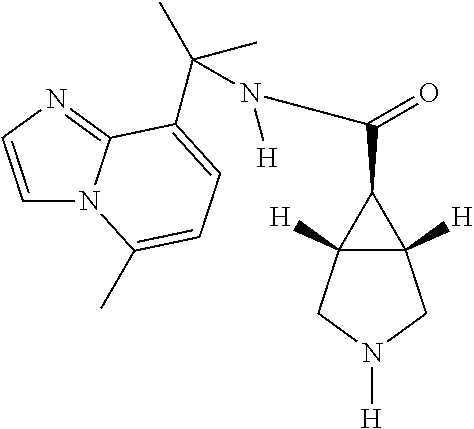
C12([H])C([H])(C1C(=O)N([H])C(C)(C)C1=CC=C(C)N3C=CN=C31)CN([H])C2
